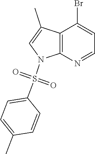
C12=C(N=CC=C1Br)N(S(C1=CC=C(C)C=C1)(=O)=O)C=C2C
